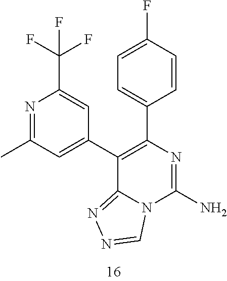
N1=C(C)C=C(C2=C(C3=CC=C(F)C=C3)N=C(N)N3C2=NN=C3)C=C1C(F)(F)F
